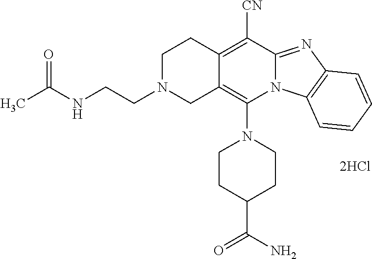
[2HCl].N1(C2=C3C(=C([CN])C4=NC5=C(N24)C=CC=C5)CCN(CCNC(C)=O)C3)CCC(C(N)=O)CC1
